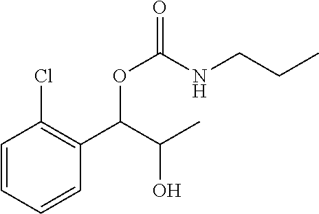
C1=CC=CC(C(C(C)O)OC(=O)NCCC)=C1Cl
